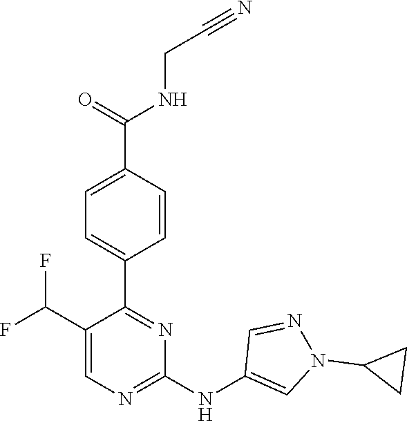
C1(C2=NC(NC3=CN(C4CC4)N=C3)=NC=C2C(F)F)=CC=C(C(NCC#N)=O)C=C1
